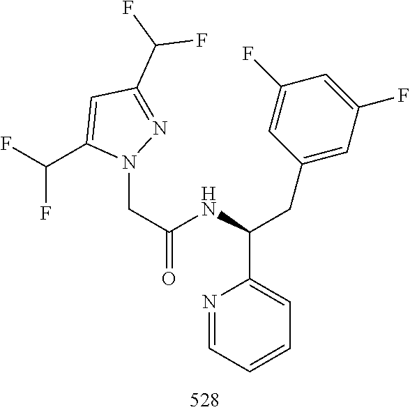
N1=CC=CC=C1C(NC(CN1C(C(F)F)=CC(C(F)F)=N1)=O)CC1=CC(F)=CC(F)=C1
